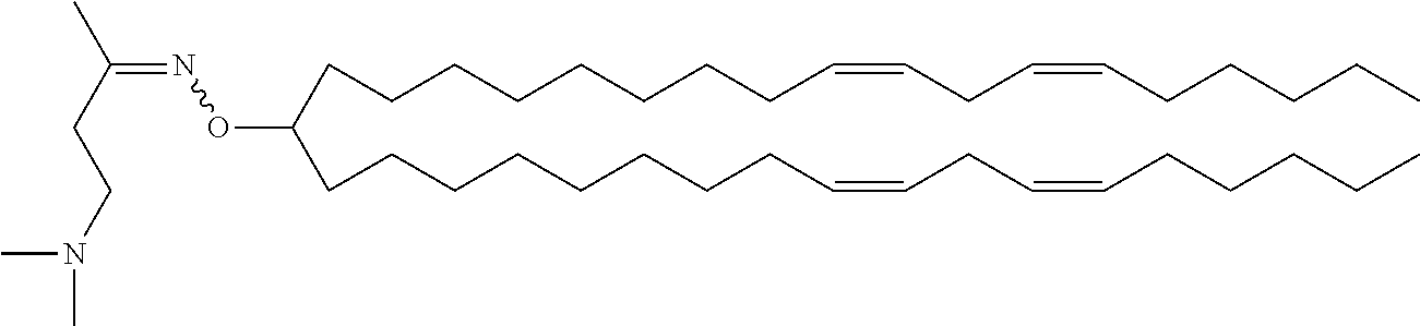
O(C(CCCCCCCCC=CCC=CCCCCC)CCCCCCCCC=CCC=CCCCCC)N=C(C)CCN(C)C
